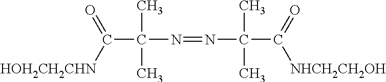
C(C(N=NC(C(=O)[NHCH2CH2OH])(C)C)(C)C)(=O)[HOH2CH2CHN]
